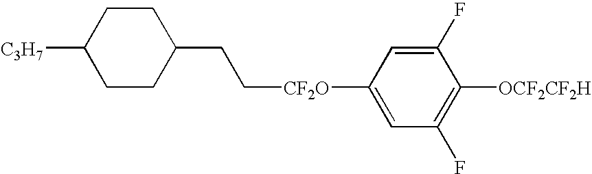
C1CC(CC[CF2O]C2=CC(F)=C([OCF2CF2H])C(F)=C2)CCC1[C3H7]
